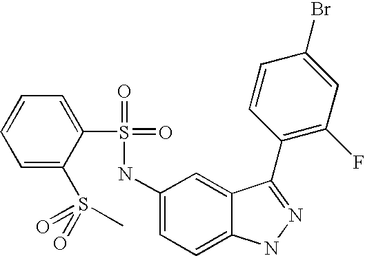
C1=CC=C(S(=O)(=O)C)C(S(=O)(=O)NC2=CC=C3C(=C2)C(C2=C(F)C=C(Br)C=C2)=NN3)=C1
